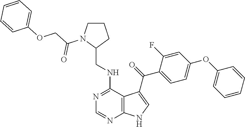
C1=CC=CC(OC2=CC=C(C(=O)C3=CNC4=C3C(NCC3CCCN3C(COC3=CC=CC=C3)=O)=NC=N4)C(F)=C2)=C1
